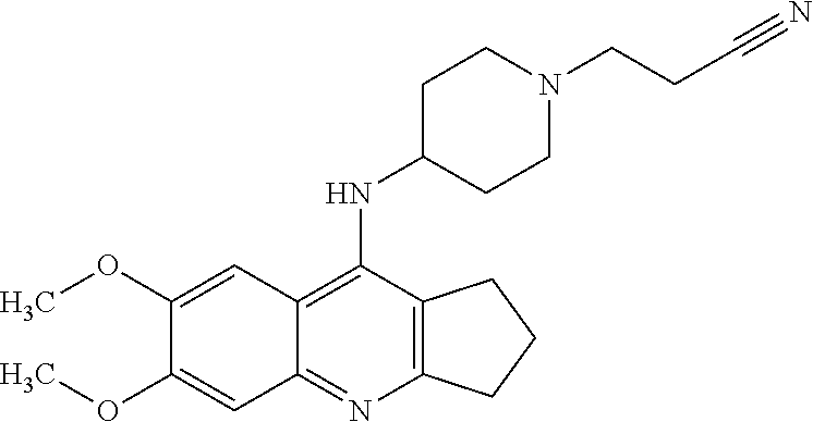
C1(OC)=CC2=C(NC3CCN(CCC#N)CC3)C3=C(N=C2C=C1OC)CCC3
